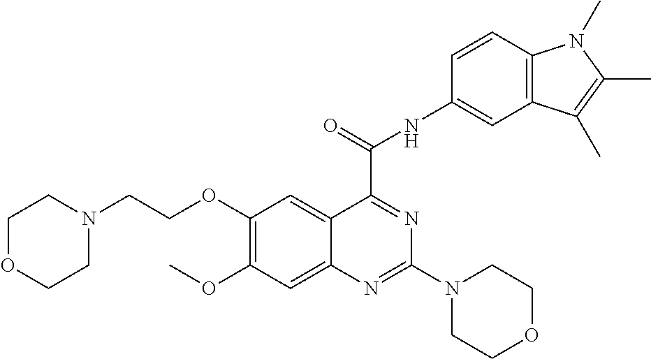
C(C1=NC(N2CCOCC2)=NC2=CC(OC)=C(OCCN3CCOCC3)C=C21)(NC1=CC2=C(C=C1)N(C)C(C)=C2C)=O
